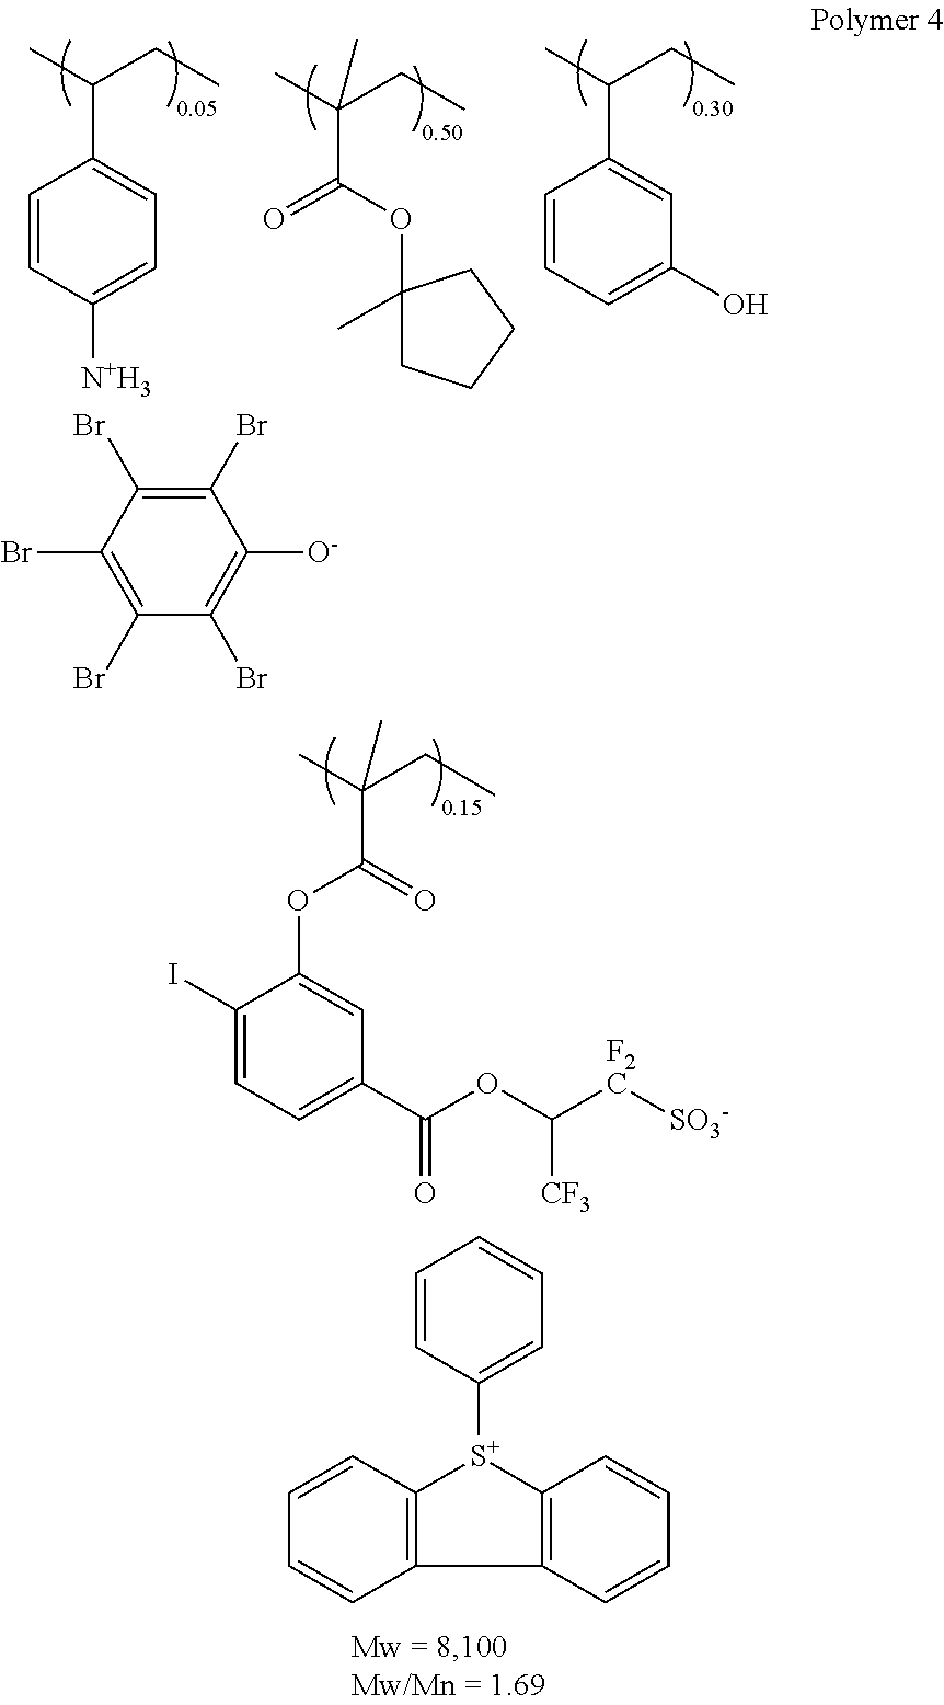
CC(CC)(C(=O)OC1(C)CCCC1)C.CC(CC)C1=CC(O)=CC=C1.CC(CC)C1=CC=C([N+H3])C=C1.C1([O-])=C(Br)C(Br)=C(Br)C(Br)=C1Br.CC(CC)(C)C(=O)OC1=CC(C(OC([F2C][SO3-])[CF3])=O)=CC=C1I.C1=CC([S+]2C3=C(C=CC=C3)C3=C2C=CC=C3)=CC=C1
